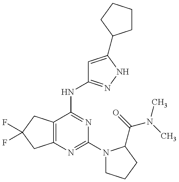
C12=C(C(NC3=NNC(C4CCCC4)=C3)=NC(N3CCCC3C(=O)N(C)C)=N1)CC(F)(F)C2
